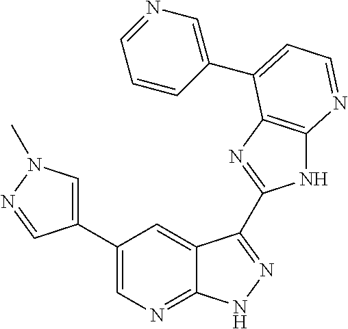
C1(C2=CN=C3C(=C2)C(C2=NC4=C(N2)N=CC=C4C2=CN=CC=C2)=NN3)=CN(C)N=C1
